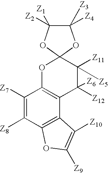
C1([Z7])=C([Z8])C2=C(C3=C1OC1(C([Z11])([Z5])C3([Z12])[Z6])OC([Z2])([Z1])C([Z4])([Z3])O1)C([Z10])=C([Z9])O2
